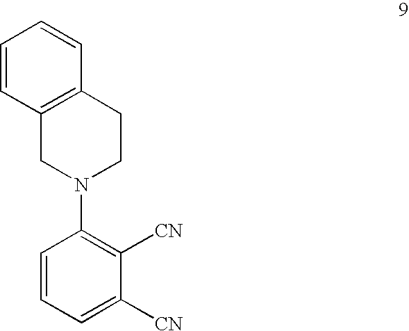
C1=CC=C([CN])C([CN])=C1N1CCC2=C(C1)C=CC=C2
